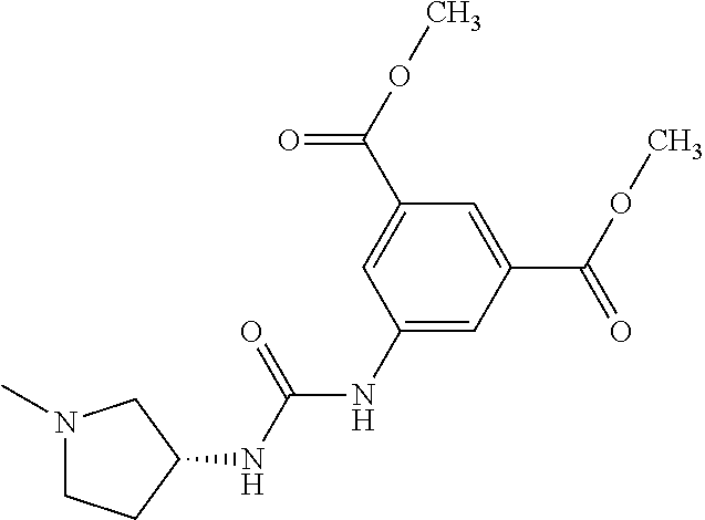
N1(C)CCC(NC(NC2=CC(C(=O)OC)=CC(C(OC)=O)=C2)=O)C1
